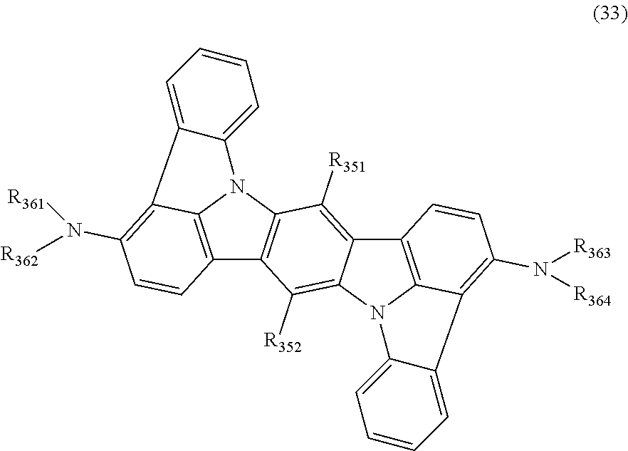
C12=C3N(C4=C1C([R352])=C1C(=C4[R351])C4=C5N1C1=CC=CC=C1C5=C(N([R363])[R364])C=C4)C1=CC=CC=C1C3=C(N([R361])[R362])C=C2
